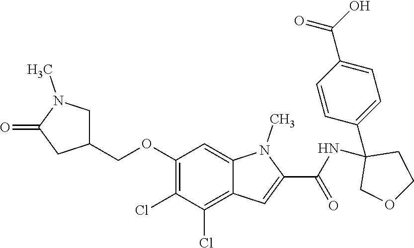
C1(OCC2CN(C)C(=O)C2)=C(Cl)C(Cl)=C2C(=C1)N(C)C(C(NC1(C3=CC=C(C(=O)O)C=C3)COCC1)=O)=C2
